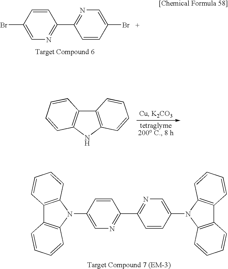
C1=C(Br)C=CC(C2=NC=C(Br)C=C2)=N1.C12=C(NC3=C1C=CC=C3)C=CC=C2.C12=C(N(C3=CN=C(C4=NC=C(N5C6=C(C7=C5C=CC=C7)C=CC=C6)C=C4)C=C3)C3=C1C=CC=C3)C=CC=C2
